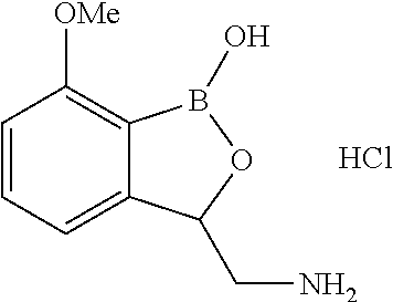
C1=CC=C2C(=C1[OMe])B(O)OC2CN.Cl
